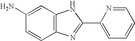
C1=C(N)C=CC2=C1NC(C1=CC=CC=N1)=N2
